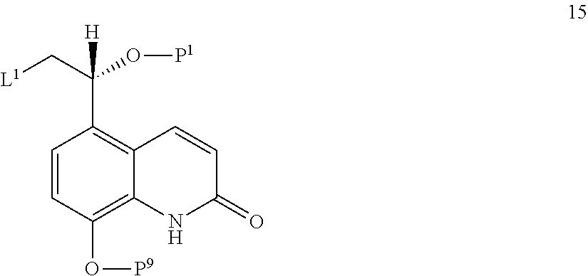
C1=CC(O[P9])=C2C(=C1C(C[L1])(O[P1])[H])C=CC(=O)N2
